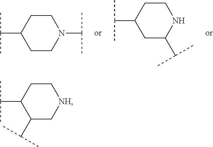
C1C(C(C)C)NCCC1C(C)C.C1CN(C(C)C)CCC1C(C)C.C(C)(C)C1C[NH]CCC1C(C)C
